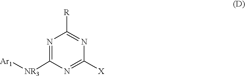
N1=C([NR3][Ar1])N=C([X])N=C1[R]
